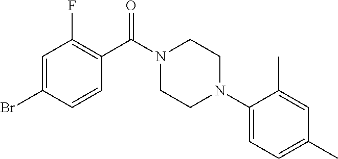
C1=C(Br)C=CC(C(N2CCN(C3=CC=C(C)C=C3C)CC2)=O)=C1F
